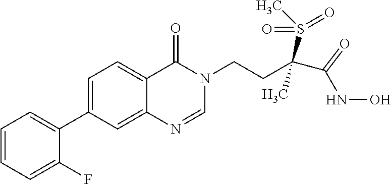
C1=CC=C(F)C(C2=CC=C3C(=C2)N=CN(CCC(S(C)(=O)=O)(C)C(NO)=O)C3=O)=C1
